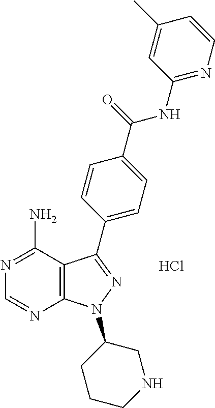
N1=C(N)C2=C(N=C1)N(C1CCCNC1)N=C2C1=CC=C(C(=O)NC2=NC=CC(C)=C2)C=C1.Cl
